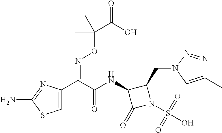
C1=C(C(C(NC2C(=O)N(S(O)(=O)=O)C2CN2C=C(C)N=N2)=O)=NOC(C(=O)O)(C)C)N=C(N)S1
